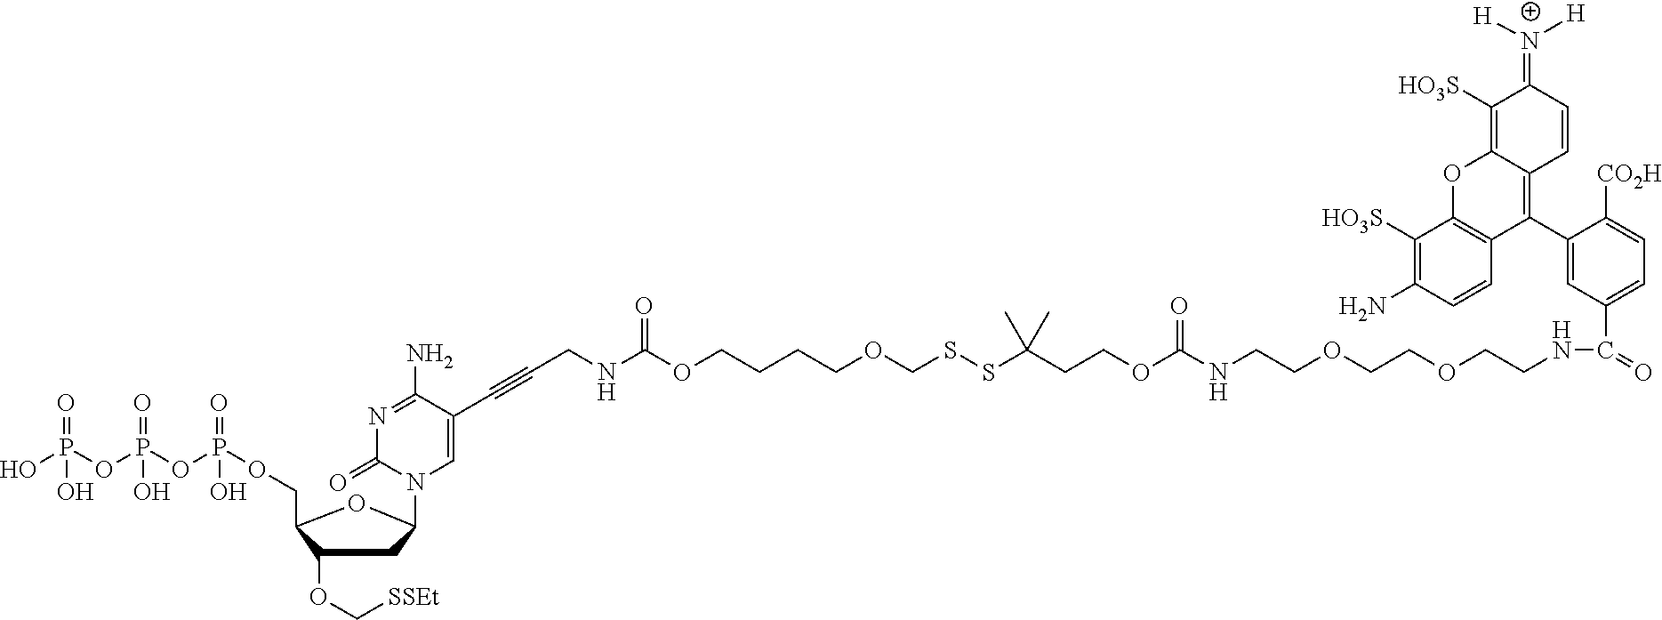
N1=C(N)C(C#CCNC(OCCCCOCSSC(CCOC(NCCOCCOCCNC(=O)C2=CC=C([CO2H])C(C3=C4C(=C([HO3S])C(=[N+]([H])[H])C=C4)OC4=C3C=CC(N)=C4[HO3S])=C2)=O)(C)C)=O)=CN(C2CC(OC[SSEt])C(COP(=O)(OP(=O)(OP(O)(=O)O)O)O)O2)C1=O
